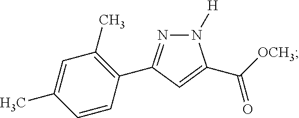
C1=CC(C2=NN([H])C(C([OCH3])=O)=C2)=C(C)C=C1C
